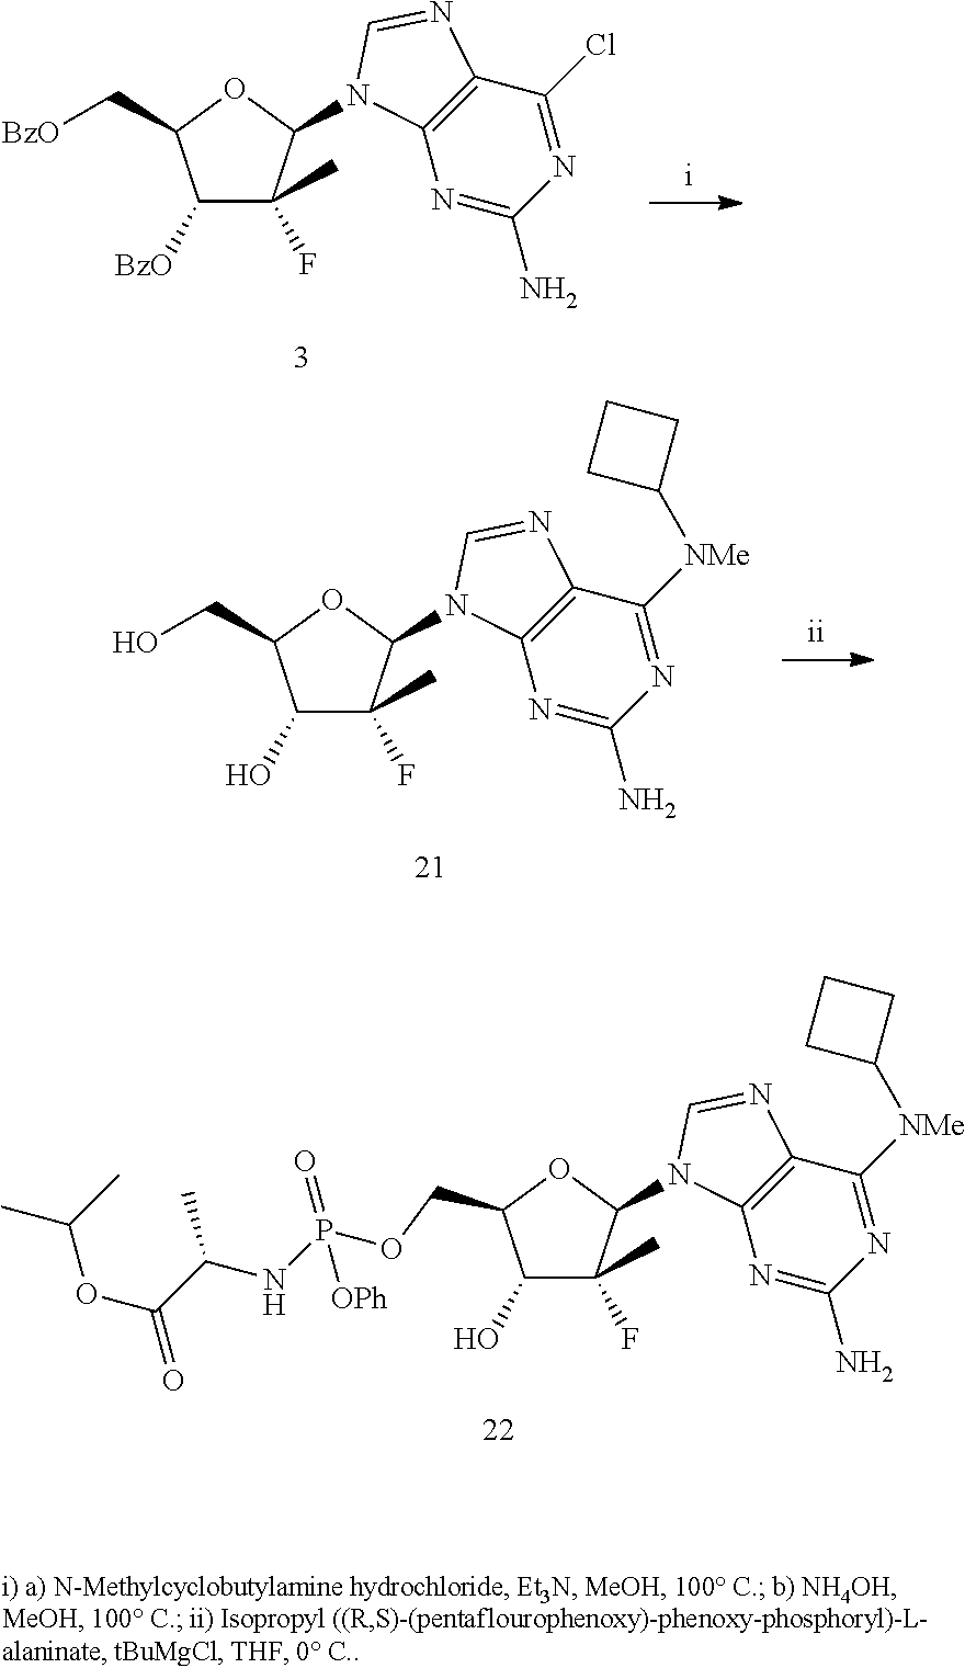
C1([BzO])C(C)(F)C(N2C3=C(C(Cl)=NC(N)=N3)N=C2)OC1C[BzO].C1(O)C(C)(F)C(N2C3=C(C([NMe]C4CCC4)=NC(N)=N3)N=C2)OC1CO.C1(O)C(C)(F)C(N2C3=C(C([NMe]C4CCC4)=NC(N)=N3)N=C2)OC1COP(NC(C(OC(C)C)=O)C)([OPh])=O
